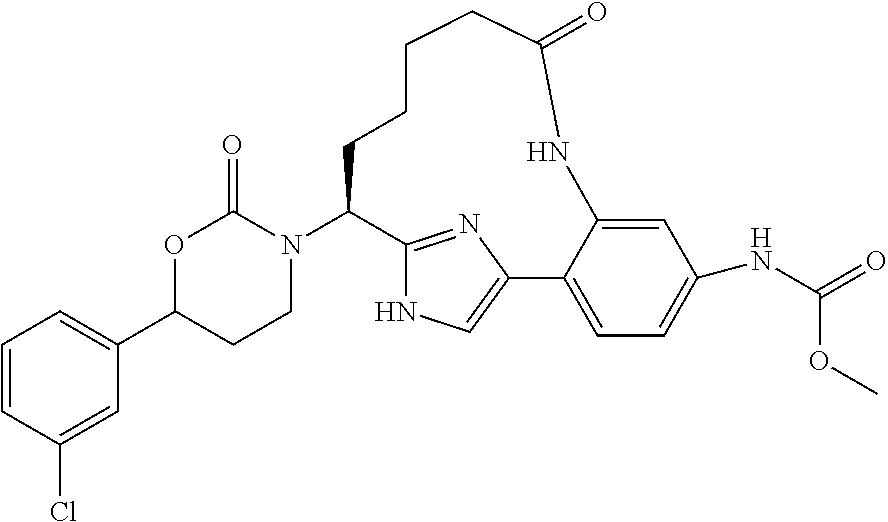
N1(C2C3=NC(=CN3)C3=CC=C(NC(=O)OC)C=C3NC(=O)CCCC2)C(=O)OC(C2=CC=CC(Cl)=C2)CC1
